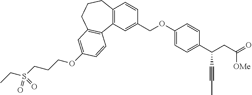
C1(COC2=CC=C(C(CC(=O)[OMe])C#CC)C=C2)=CC2=C(C=C1)CCCC1=C2C=CC(OCCCS(CC)(=O)=O)=C1
